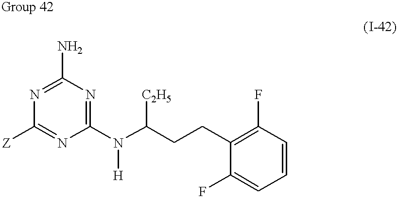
N1=C(N)N=C(N([H])C([C2H5])CCC2=C(F)C=CC=C2F)N=C1[Z]
